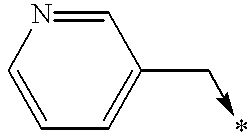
C1=CN=CC(C->*)=C1
